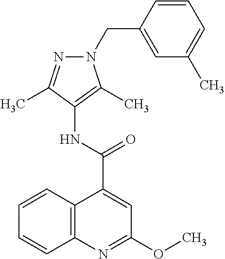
C12=C(N=C(OC)C=C1C(NC1=C(C)N(CC3=CC(C)=CC=C3)N=C1C)=O)C=CC=C2
